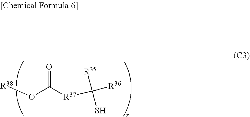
[R38]OC([R37]C([R35])(S)[R36])=O
